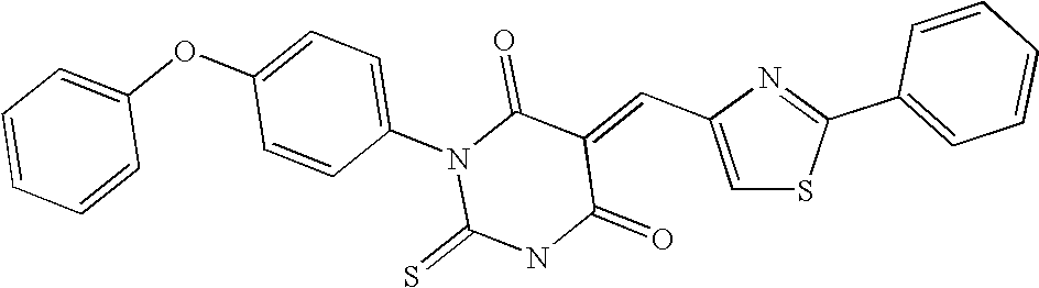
C1=C(C=C2C(=O)N(C3=CC=C(OC4=CC=CC=C4)C=C3)C(=S)NC2=O)N=C(C2=CC=CC=C2)S1
